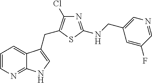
C1=CN=C2C(=C1)C(CC1=C(Cl)N=C(NCC3=CN=CC(F)=C3)S1)=CN2
